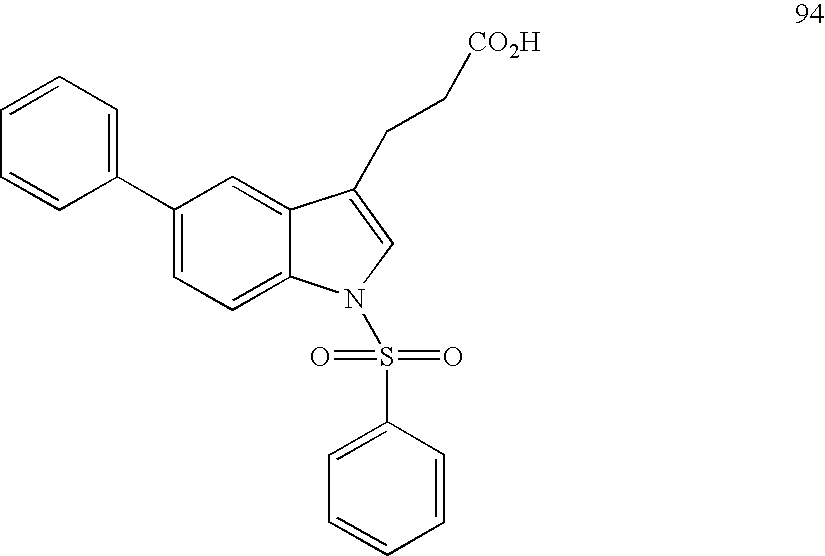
C1(C2=CC=CC=C2)=CC=C2C(=C1)C(CC[CO2H])=CN2S(C1=CC=CC=C1)(=O)=O
